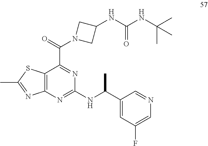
C12=C(N=C(NC(C3=CC(F)=CN=C3)C)N=C1C(N1CC(NC(NC(C)(C)C)=O)C1)=O)N=C(C)S2
